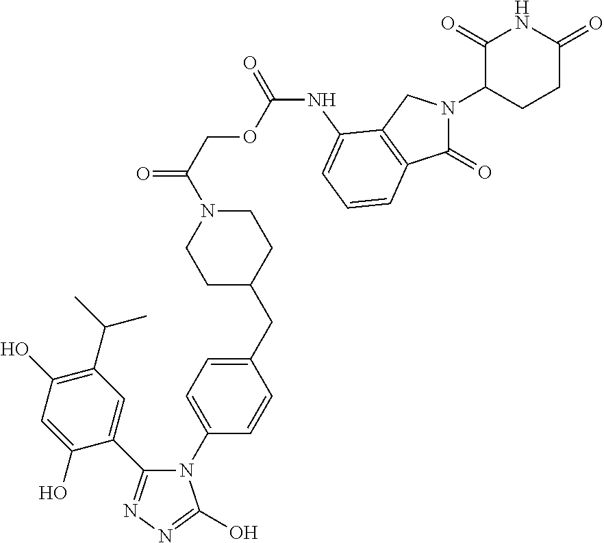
C1C(CC2=CC=C(N3C(C4=CC(C(C)C)=C(O)C=C4O)=NN=C3O)C=C2)CCN(C(COC(=O)NC2=CC=CC3=C2CN(C2CCC(=O)NC2=O)C3=O)=O)C1
